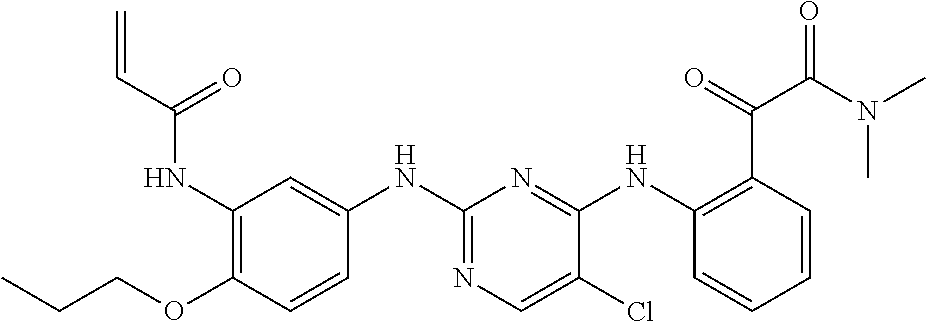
C1(NC(C=C)=O)=C(OCCC)C=CC(NC2=NC=C(Cl)C(NC3=C(C(=O)C(N(C)C)=O)C=CC=C3)=N2)=C1
